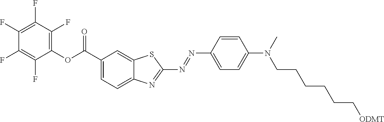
C1(F)=C(F)C(F)=C(F)C(F)=C1OC(C1=CC=C2C(=C1)SC(N=NC1=CC=C(N(CCCCCC[ODMT])C)C=C1)=N2)=O
